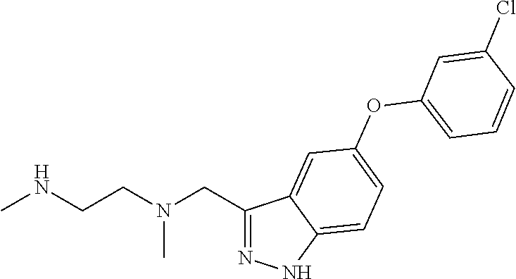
C1(CN(CCNC)C)=NNC2=CC=C(OC3=CC=CC(Cl)=C3)C=C12
